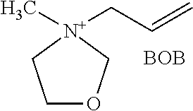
C1OC[N+](CC=C)(C)C1.[BOB]
